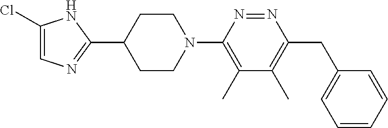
C1(Cl)=CN=C(C2CCN(C3=C(C)C(C)=C(CC4=CC=CC=C4)N=N3)CC2)N1
